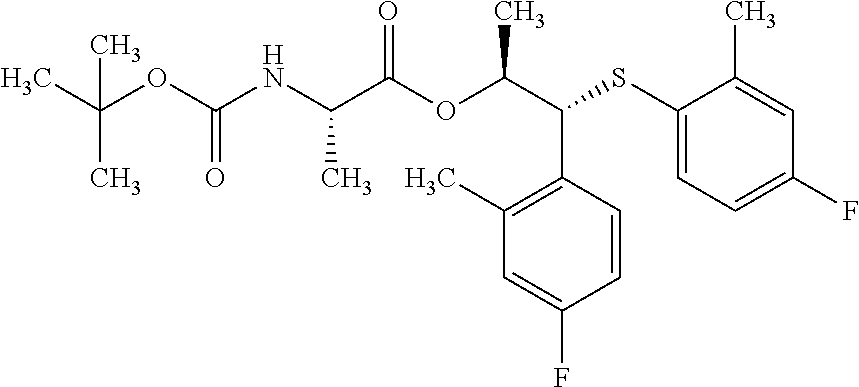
C1(C)=C(C(C(C)OC(C(NC(OC(C)(C)C)=O)C)=O)SC2=CC=C(F)C=C2C)C=CC(F)=C1
